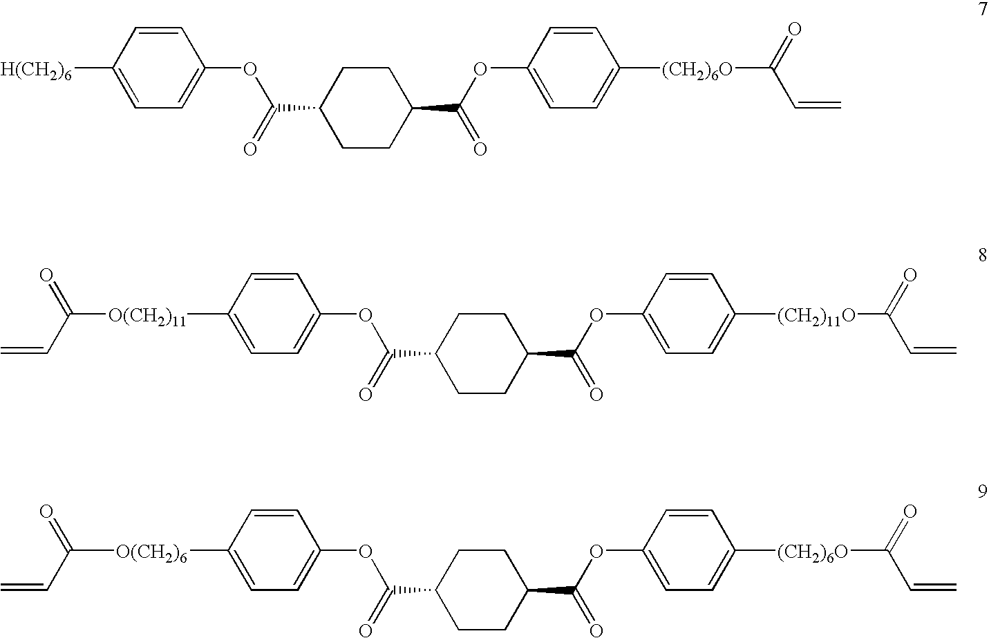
[H(CH2)6]C1=CC=C(OC(=O)C2CCC(C(=O)OC3=CC=C([(CH2)6O]C(=O)C=C)C=C3)CC2)C=C1.[O(CH2)11](C1=CC=C(OC(=O)C2CCC(C(=O)OC3=CC=C([(CH2)11O]C(=O)C=C)C=C3)CC2)C=C1)C(=O)C=C.[O(CH2)6](C1=CC=C(OC(=O)C2CCC(C(=O)OC3=CC=C([(CH2)6O]C(=O)C=C)C=C3)CC2)C=C1)C(=O)C=C
